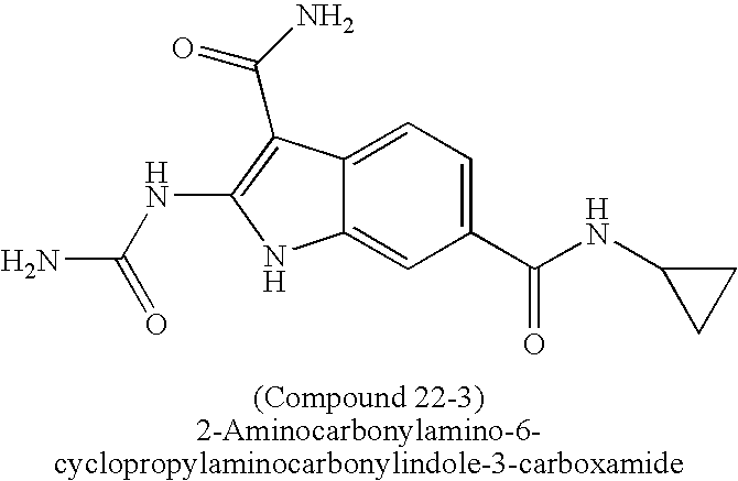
C12=CC=C(C(NC3CC3)=O)C=C1NC(NC(N)=O)=C2C(=O)N
